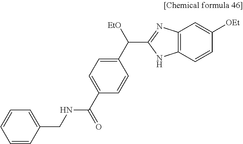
C1(C([EtO])C2=NC3=C(N2)C=CC([OEt])=C3)=CC=C(C(NCC2=CC=CC=C2)=O)C=C1
